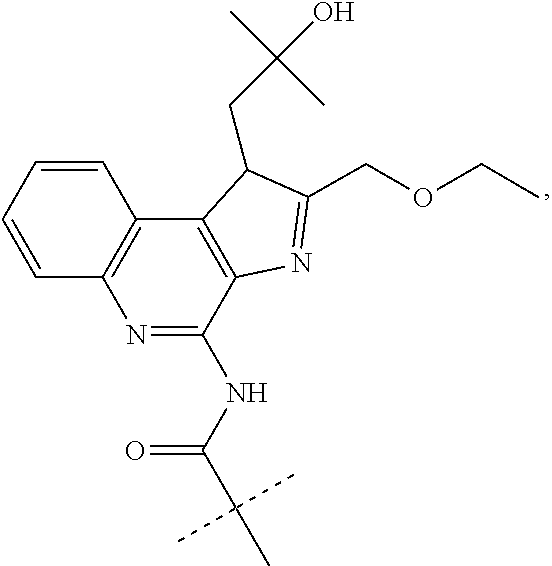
C1=CC2=C(C=C1)C1=C(C(NC(C(C)(C)C)=O)=N2)N=C(COCC)C1CC(O)(C)C
